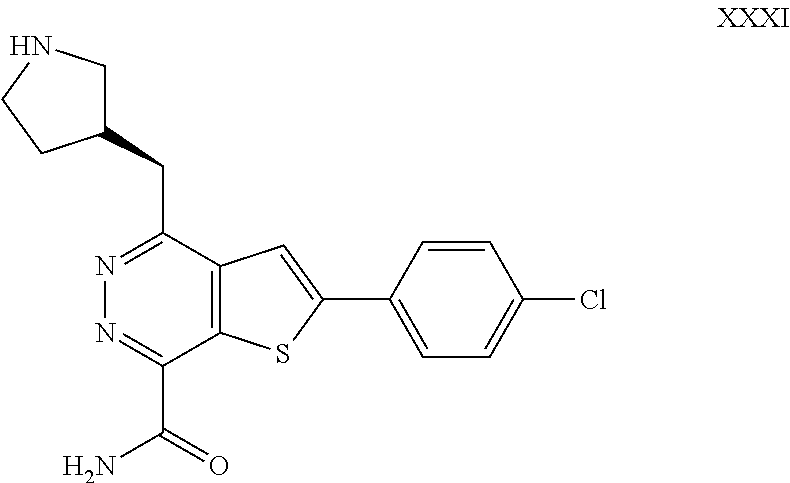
N1=C(CC2CNCC2)C2=C(C(C(N)=O)=N1)SC(C1=CC=C(Cl)C=C1)=C2
